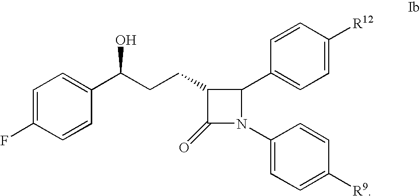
C1(=O)N(C2=CC=C([R9])C=C2)C(C2=CC=C([R12])C=C2)C1CCC(C1=CC=C(F)C=C1)O
